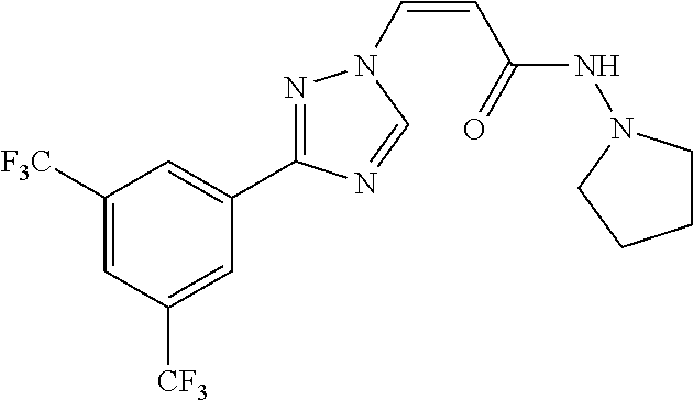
C1([F3C])=CC([CF3])=CC(C2=NN(C=CC(NN3CCCC3)=O)C=N2)=C1
